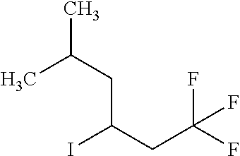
CC(CC(CC(F)(F)F)I)C
